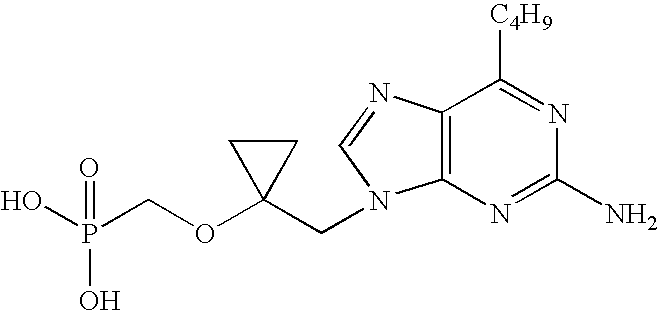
OP(COC1(CN2C3=C(C([C4H9])=NC(N)=N3)N=C2)CC1)(O)=O
